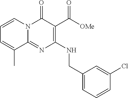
C1(CNC2=C(C([OMe])=O)C(=O)N3C(=N2)C(C)=CC=C3)=CC=CC(Cl)=C1
